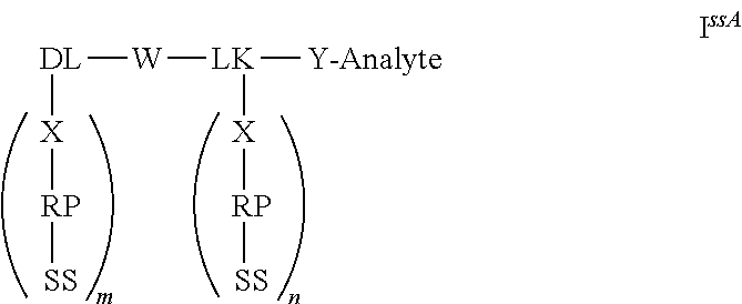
[W]([DL][X][RP][SS])[LK]([Y-Analyte])[X][RP][SS]
